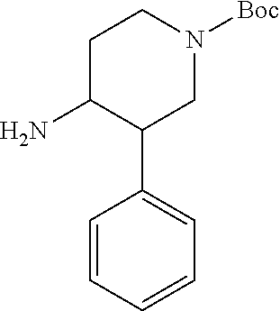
C1=CC=CC=C1C1CN([Boc])CCC1N
